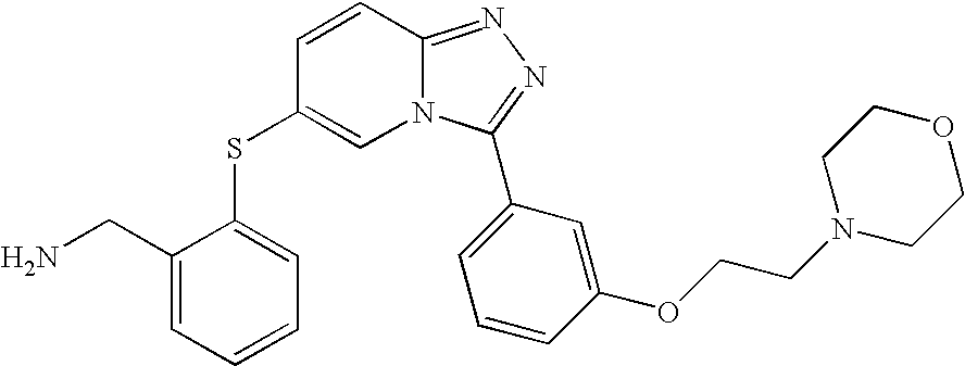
N12C=C(SC3=CC=CC=C3CN)C=CC1=NN=C2C1=CC=CC(OCCN2CCOCC2)=C1
